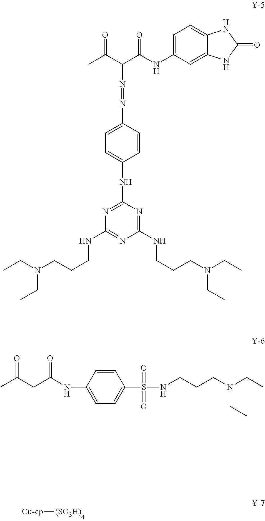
[(SO3H)][Cu-cp].CC(C(C(NC1=CC=C2C(=C1)NC(=O)N2)=O)N=NC1=CC=C(NC2=NC(NCCCN(CC)CC)=NC(NCCCN(CC)CC)=N2)C=C1)=O.CC(CC(NC1=CC=C(S(NCCCN(CC)CC)(=O)=O)C=C1)=O)=O
